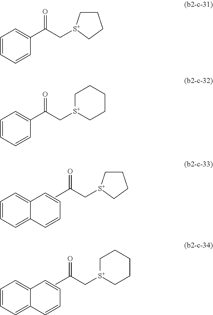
C1=CC=C2C(=C1)C=CC=C2.C(C[S+]1CCCC1)(=O)C.C1=CC=C2C(=C1)C=CC=C2.C(C[S+]1CCCCC1)(=O)C.C1=CC=CC(C(C[S+]2CCCC2)=O)=C1.C1=CC=CC(C(C[S+]2CCCCC2)=O)=C1
